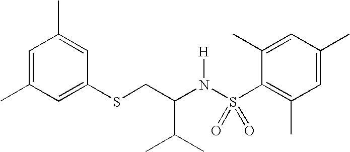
C1=C(C)C=C(SCC(N(S(C2=C(C)C=C(C)C=C2C)(=O)=O)[H])C(C)C)C=C1C
